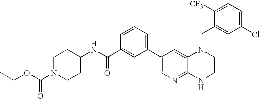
C1(C2=CN=C3C(=C2)N(CC2=CC(Cl)=CC=C2[CF3])CCN3)=CC=CC(C(NC2CCN(C(OCC)=O)CC2)=O)=C1
